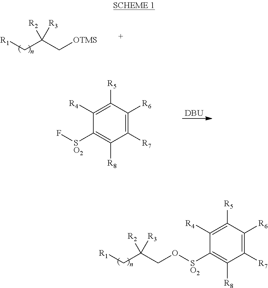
C1([R7])=C([R6])C([R5])=C([R4])C([SO2]OCC(C[R1])([R3])[R2])=C1[R8].[R1]CC(C[OTMS])([R3])[R2].[DBU].C1([R7])=C([R6])C([R5])=C([R4])C([SO2]F)=C1[R8]
